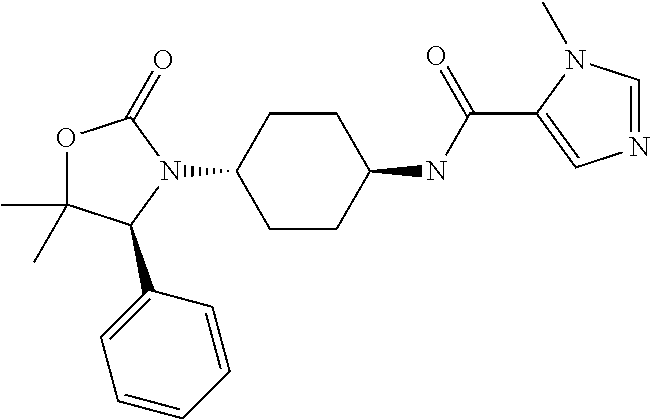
O1C(C)(C)C(C2=CC=CC=C2)N(C2CCC(NC(C3=CN=CN3C)=O)CC2)C1=O
